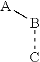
B(C)[A]
